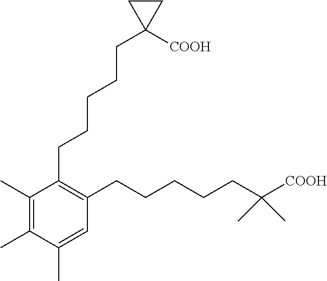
C1(CCCCCC2([COOH])CC2)=C(CCCCCC([COOH])(C)C)C=C(C)C(C)=C1C
